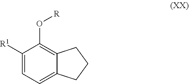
O([R])C1=C2CCCC2=CC=C1[R1]
